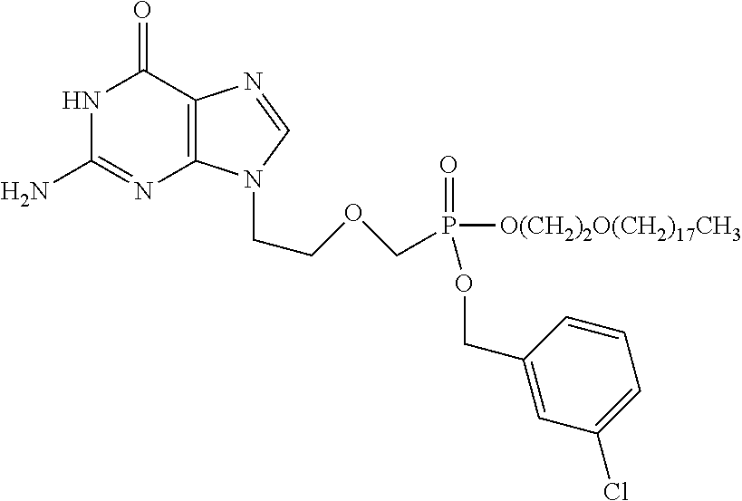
C1(N)=NC2=C(C(=O)N1)N=CN2CCOCP(=O)([O(CH2)2O(CH2)17CH3])OCC1=CC(Cl)=CC=C1
